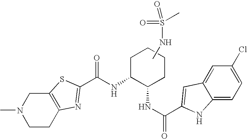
N(C1C(NC(=O)C2=CC3=CC(Cl)=CC=C3N2)CCCC1)C(=O)C1=NC2=C(CN(C)CC2)S1.CNS(=O)(C)=O
